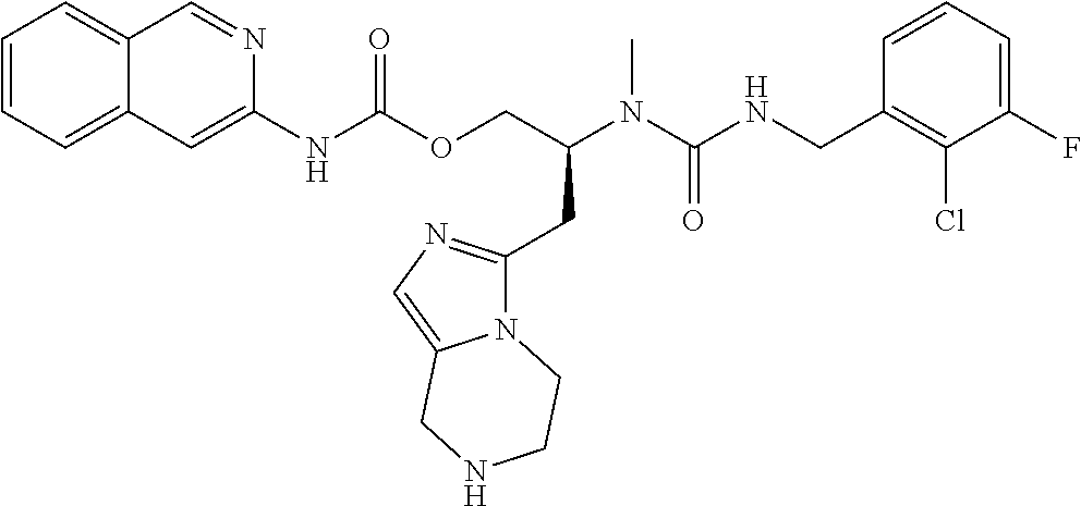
C1=CC(CNC(N(C)C(COC(NC2=CC3=CC=CC=C3C=N2)=O)CC2=NC=C3N2CCNC3)=O)=C(Cl)C(F)=C1
